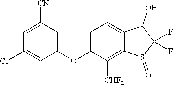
C1(Cl)=CC(OC2=CC=C3C(=C2[CHF2])S(=O)C(F)(F)C3O)=CC([CN])=C1
